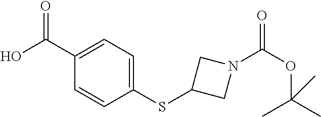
O=C(C1=CC=C(SC2CN(C(OC(C)(C)C)=O)C2)C=C1)O
